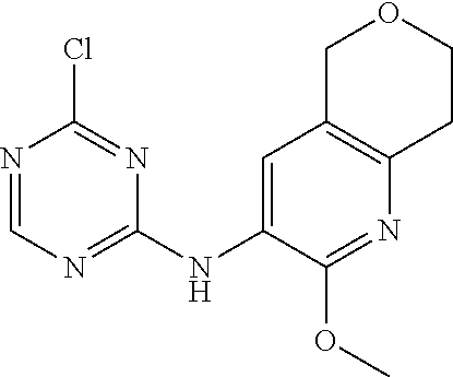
C1=C(NC2=NC=NC(Cl)=N2)C(OC)=NC2=C1COCC2
